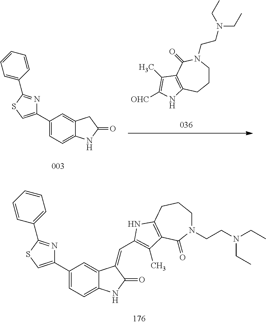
C1=C(C2=CSC(C3=CC=CC=C3)=N2)C=C2C(=C1)NC(=O)C2.C1CN(CCN(CC)CC)C(=O)C2=C(C1)NC([OHC])=C2C.C1=C(C2=CSC(C3=CC=CC=C3)=N2)C=C2C(=C1)NC(=O)C2=CC1=C(C)C2=C(CCCN(CCN(CC)CC)C2=O)N1
